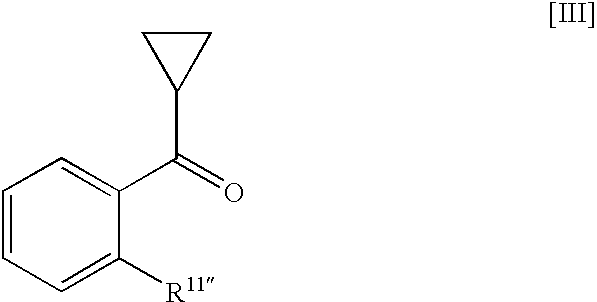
C1=CC=C([R11])C(C(=O)C2CC2)=C1
